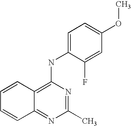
C1(C)=NC(NC2=CC=C(OC)C=C2F)=C2C(=N1)C=CC=C2
